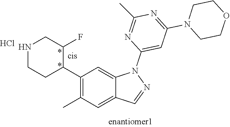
C1(C2C(F)CNCC2)=C(C)C=C2C(=C1)N(C1=CC(N3CCOCC3)=NC(C)=N1)N=C2.Cl
